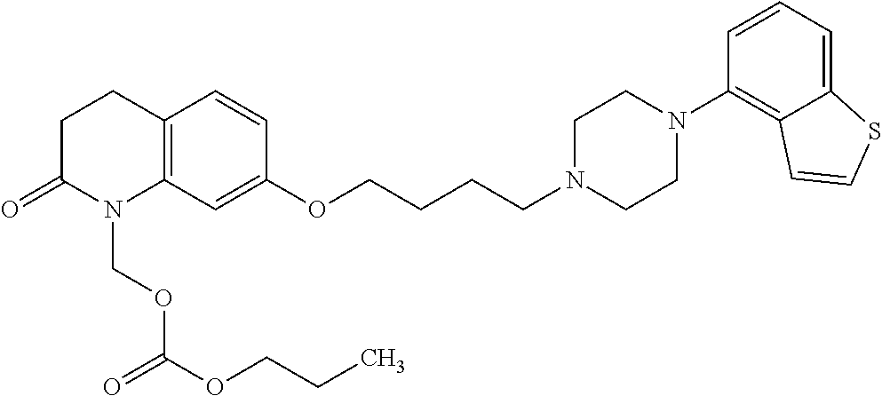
C1C(=O)N(COC(OCCC)=O)C2=C(C1)C=CC(OCCCCN1CCN(C3=C4C(=CC=C3)SC=C4)CC1)=C2
